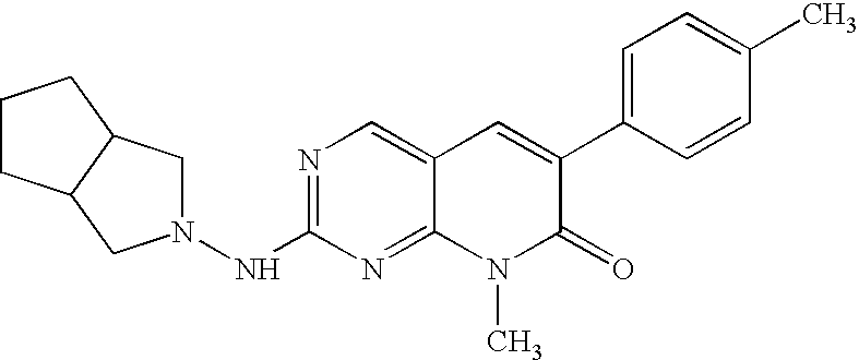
N1=C(NN2CC3C(C2)CCC3)N=C2C(=C1)C=C(C1=CC=C(C)C=C1)C(=O)N2C
